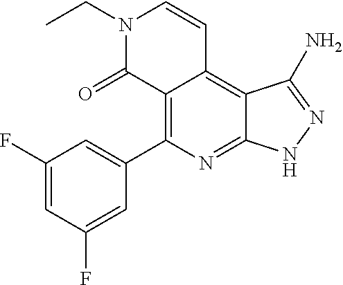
C1(F)=CC(F)=CC(C2=C3C(=C4C(=N2)NN=C4N)C=CN(CC)C3=O)=C1
